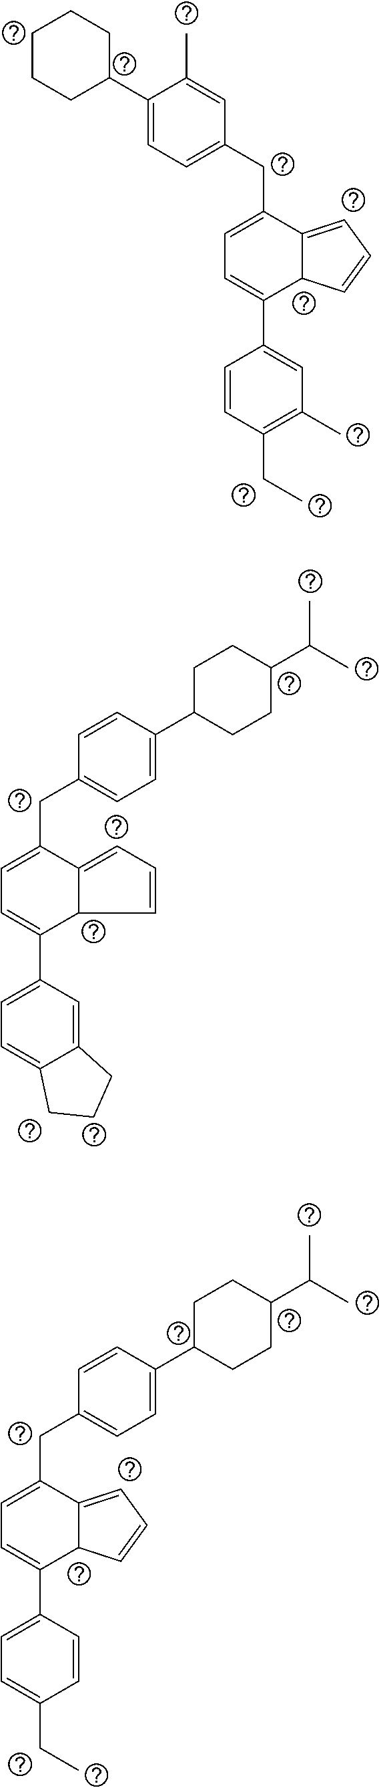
C1C(C2=CC=C(CC3=CC=C(C4=CC(C)=C(CC)C=C4)C4C3=CC=C4)C=C2C)CCCC1.C1=C(C2CCC(C(C)C)CC2)C=CC(CC2=CC=C(C3=CC=C4C(=C3)CCC4)C3C2=CC=C3)=C1.C1C(C2=CC=C(CC3=CC=C(C4=CC=C(CC)C=C4)C4C3=CC=C4)C=C2)CCC(C(C)C)C1
